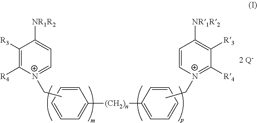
C1([R3])=C([R4])[N+](CC)=CC=C1[NR1R2].C1([(CH2)n]C2=CC=CC=C2)=CC=CC=C1.C1([R3])=C([NR1R2])C=C[N+](CC)=C1[R4]
